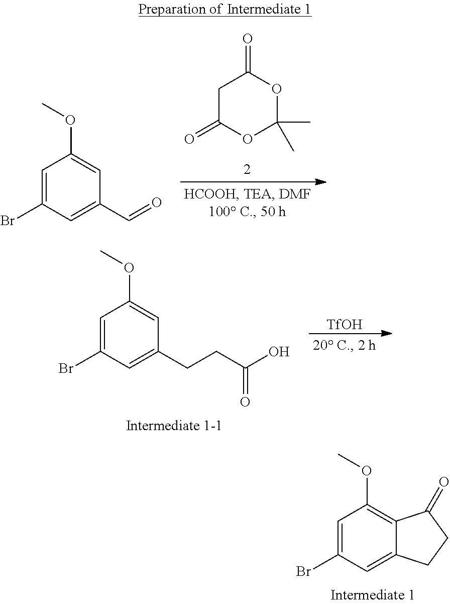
C1(=O)CC(=O)OC(C)(C)O1.O(C)C1=CC(C=O)=CC(Br)=C1.O(C)C1=C2C(=CC(Br)=C1)CCC2=O.COC1=CC(CCC(=O)O)=CC(Br)=C1.[TfOH]
